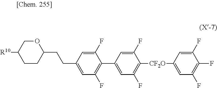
C1(CCC2=CC(F)=C(C3=CC(F)=C([CF2O]C4=CC(F)=C(F)C(F)=C4)C(F)=C3)C(F)=C2)OCC([R10])CC1
